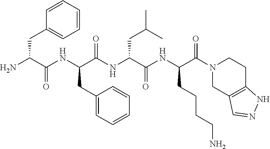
NC(C(NC(C(NC(C(NC(C(N1CC2=C(CC1)NN=C2)=O)CCCCN)=O)CC(C)C)=O)CC1=CC=CC=C1)=O)CC1=CC=CC=C1
